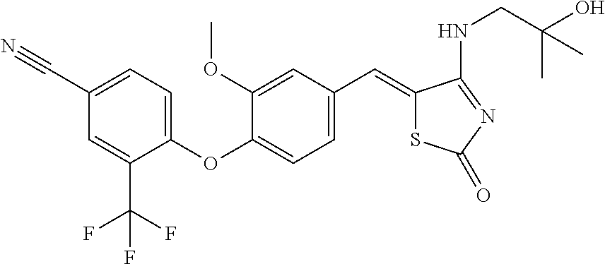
C1=C(C(F)(F)F)C(OC2=CC=C(C=C3SC(=O)N=C3NCC(O)(C)C)C=C2OC)=CC=C1C#N
